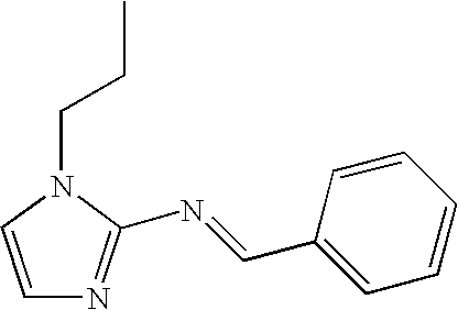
C1=CC(C=NC2=NC=CN2CCC)=CC=C1
